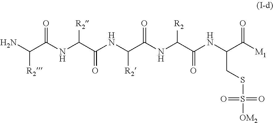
O=C([M1])C(NC(C(NC(C(NC(C(NC(C(N)[R2])=O)[R2])=O)[R2])=O)[R2])=O)CSS(=O)(=O)[OM2]
